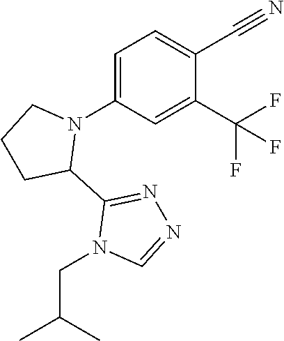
C1=C(N2CCCC2C2=NN=CN2CC(C)C)C=C(C(F)(F)F)C(C#N)=C1
